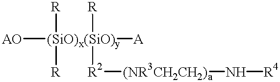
[AO][(SiO)x(SiO)y]([R])([R])([A])([R])[R2][(NR3CH2CH2)a]N[R4]
